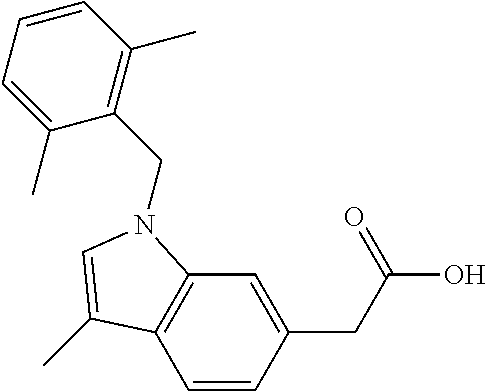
C1=CC(CC(O)=O)=CC2=C1C(C)=CN2CC1=C(C)C=CC=C1C
